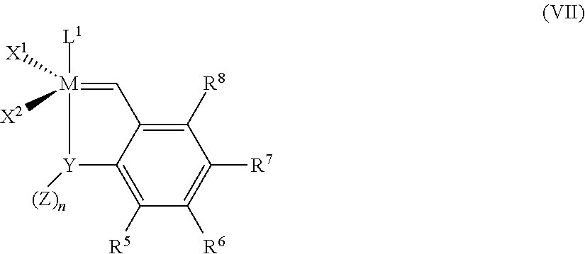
C1([R8])=C2C(=C([R5])C([R6])=C1[R7])[Y]([(Z)n])[M]([X2])([X1])([L1])=C2
